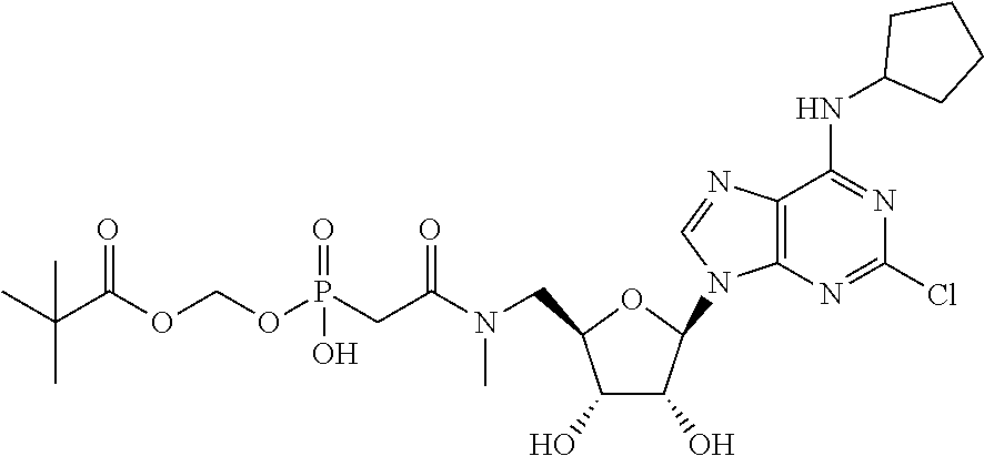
C1(O)C(O)C(N2C3=C(C(NC4CCCC4)=NC(Cl)=N3)N=C2)OC1CN(C(CP(OCOC(=O)C(C)(C)C)(=O)O)=O)C
